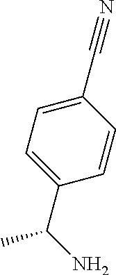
C1=C(C(N)C)C=CC(C#N)=C1
